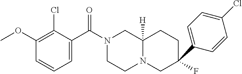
COC1=C(Cl)C(C(N2CCN3C([H])(C2)CCC(F)(C2=CC=C(Cl)C=C2)C3)=O)=CC=C1
